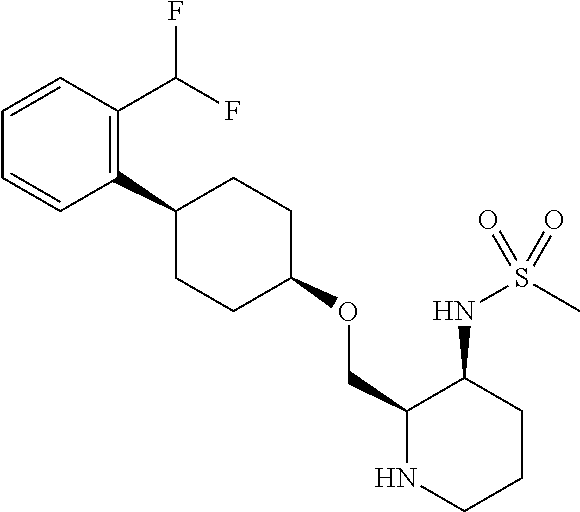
C1=CC(C(F)F)=C(C2CCC(OCC3NCCCC3NS(C)(=O)=O)CC2)C=C1
